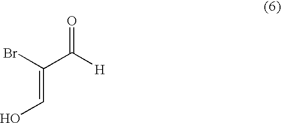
C(C([H])=O)(Br)=CO
